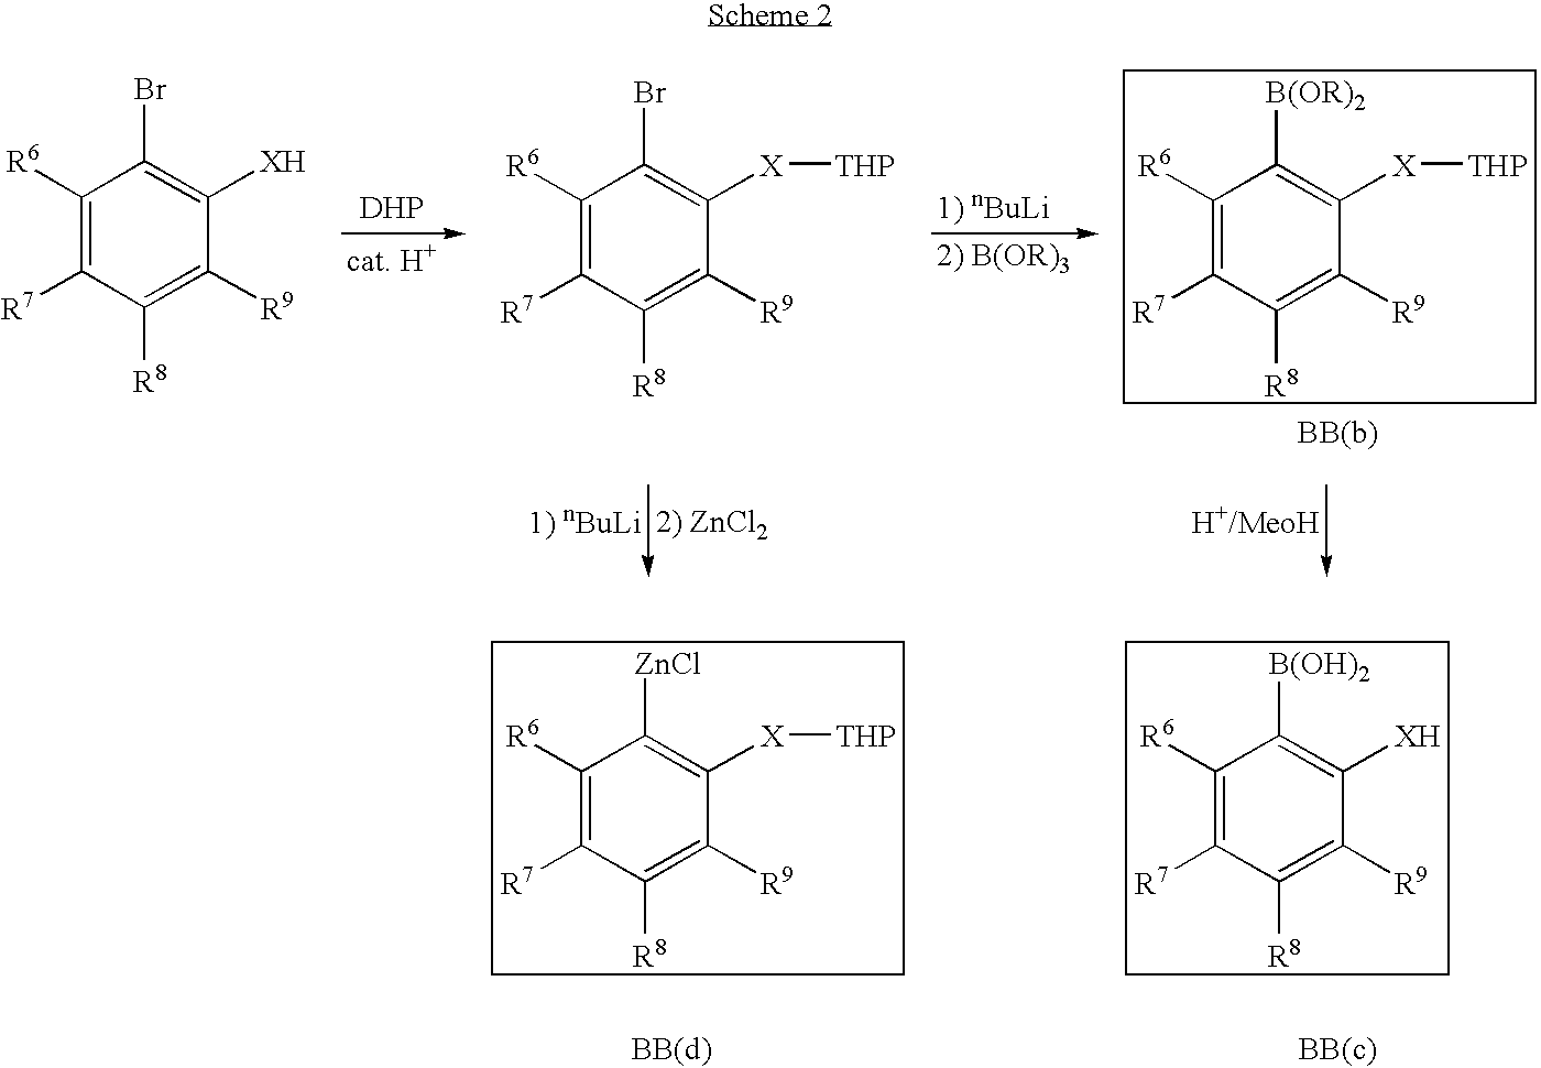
C1([R6])=C([R7])C([R8])=C([R9])C([XH])=C1Br.[DHP].C1([R6])=C([R7])C([R8])=C([R9])C([X][THP])=C1Br.C1([R6])=C([R7])C([R8])=C([R9])C([X][THP])=C1[B(OR)2].C1([R6])=C([R7])C([R8])=C([R9])C([X][THP])=C1[ZnCl].C1([R6])=C([R7])C([R8])=C([R9])C([XH])=C1[B(OH)2]
